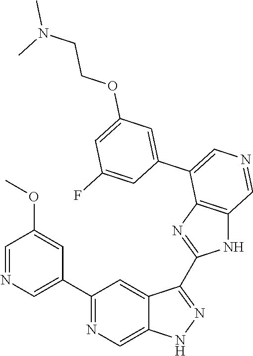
C1(C2=CN=CC(OC)=C2)=NC=C2C(=C1)C(C1=NC3=C(N1)C=NC=C3C1=CC(OCCN(C)C)=CC(F)=C1)=NN2
